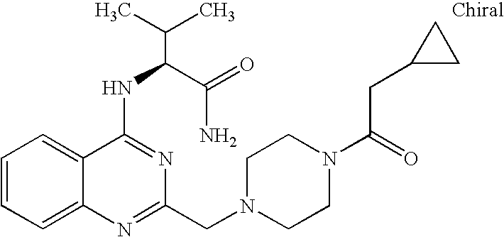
C1=CC=C2C(=C1)C(NC(C(N)=O)C(C)C)=NC(CN1CCN(C(CC3CC3)=O)CC1)=N2
